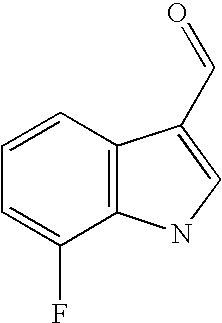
C1=CC=C(F)C2=C1C(C=O)=CN2
